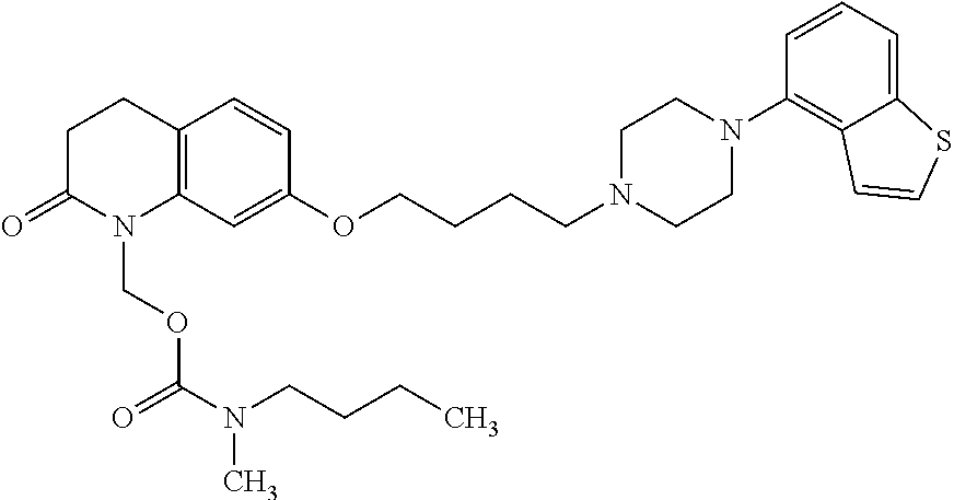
C12=C(C=C(OCCCCN3CCN(C4=C5C(=CC=C4)SC=C5)CC3)C=C1)N(COC(N(C)CCCC)=O)C(=O)CC2
